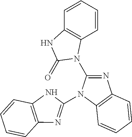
C12=C(C=CC=C1)N(C1=NC3=C(C=CC=C3)N1C1=NC3=C(N1)C=CC=C3)C(=O)N2
